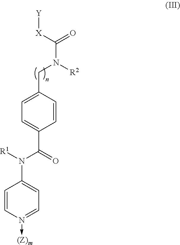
N(CC1=CC=C(C(N([R1])C2=CC=N(->[(Z)m])C=C2)=O)C=C1)([R2])C([X][Y])=O
